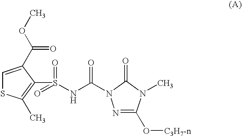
N1=C(O[C3H7-n])N(C)C(=O)N1C(=O)NS(C1=C(C)SC=C1C(OC)=O)(=O)=O
